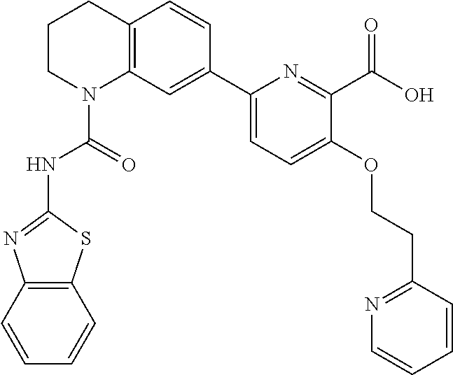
C1CN(C(=O)NC2=NC3=C(S2)C=CC=C3)C2=C(C1)C=CC(C1=CC=C(OCCC3=NC=CC=C3)C(C(O)=O)=N1)=C2
